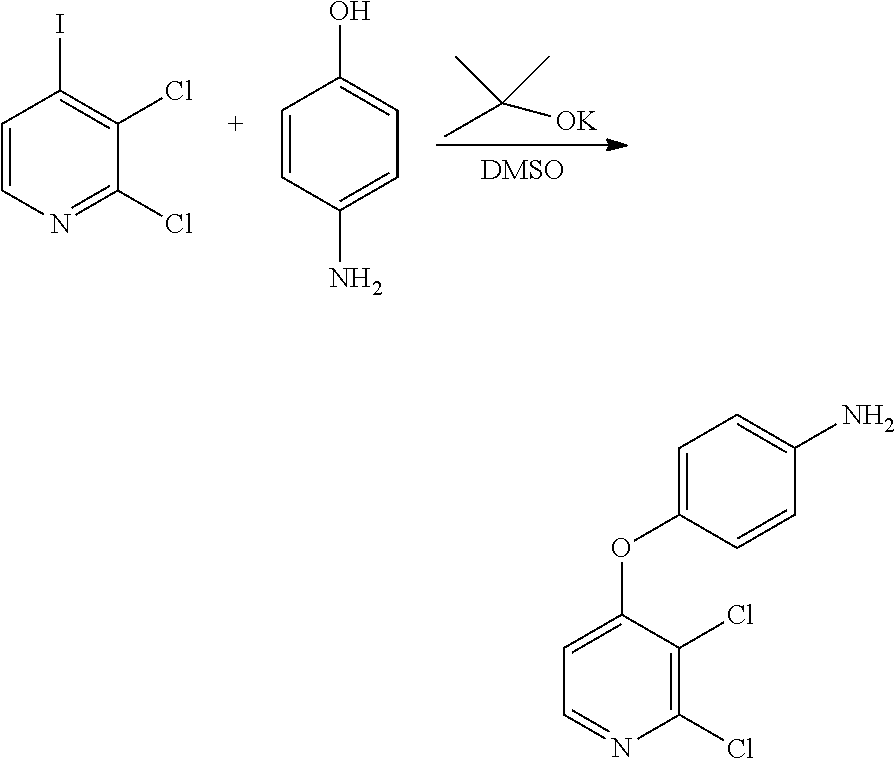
C(C)(C)(C)[OK].C1=CN=C(Cl)C(Cl)=C1I.C1=CC(N)=CC=C1O.C1=C(OC2=CC=NC(Cl)=C2Cl)C=CC(N)=C1
